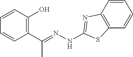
C1(C(=NNC2=NC3=C(C=CC=C3)S2)C)=C(O)C=CC=C1
